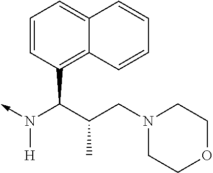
C(C)(CN1CCOCC1)C(N(->C)[H])C1=C2C(=CC=C1)C=CC=C2
